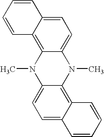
CN1C2=CC=C3C(=C2N(C)C2=CC=C4C(=C12)C=CC=C4)C=CC=C3
